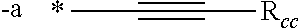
CC#C[Rcc].*.[-a]
